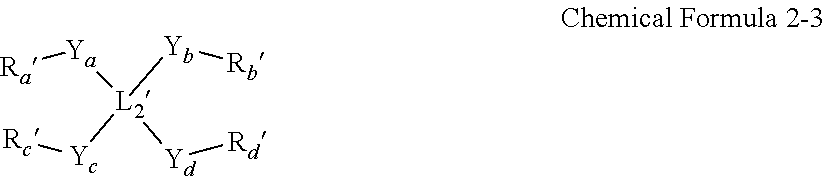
[L2]([Yb][Rb])([Ya][Ra])([Yc][Rc])[Yd][Rd]
